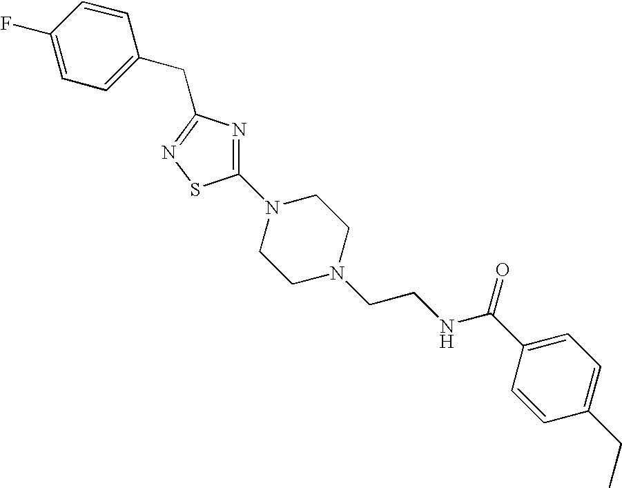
C1(F)=CC=C(CC2=NSC(N3CCN(CCNC(C4=CC=C(CC)C=C4)=O)CC3)=N2)C=C1
